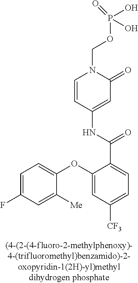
P(OCN1C=CC(NC(C2=CC=C([CF3])C=C2OC2=CC=C(F)C=C2[Me])=O)=CC1=O)(O)(O)=O
